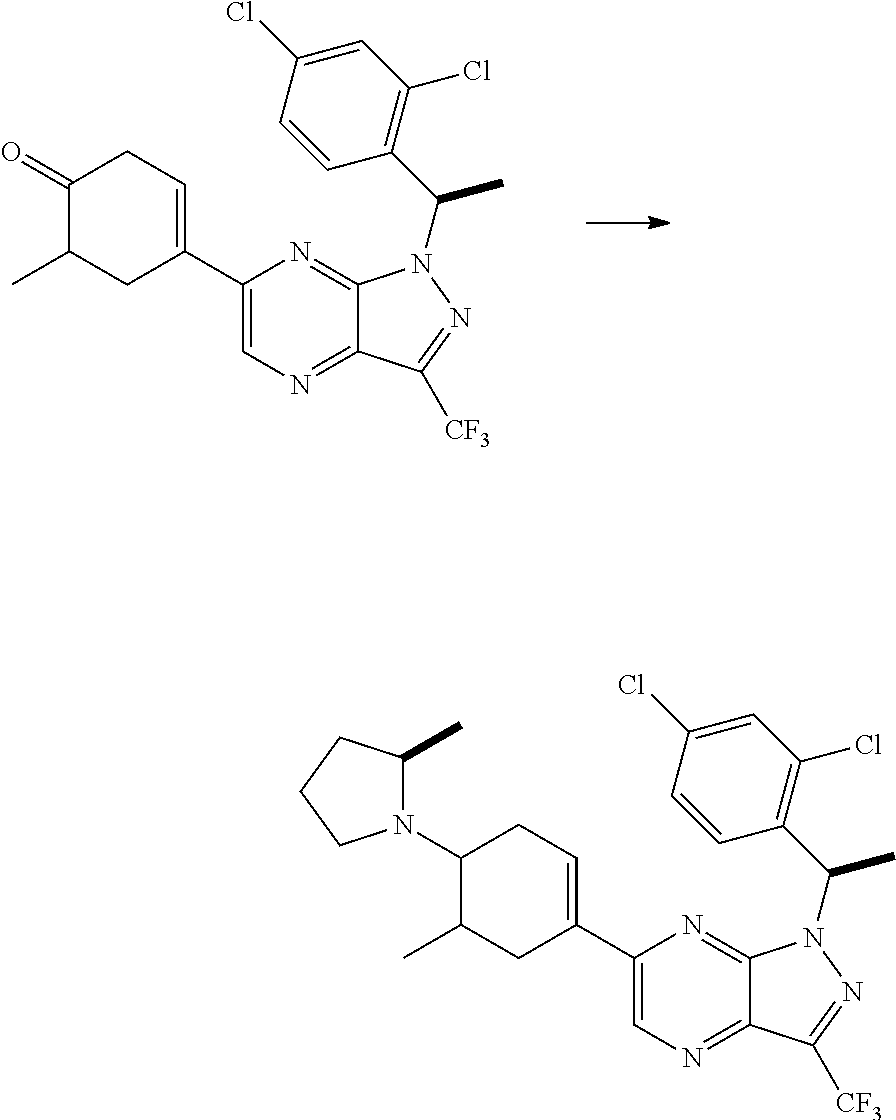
C1=C(C2=CCC(N3C(C)CCC3)C(C)C2)N=C2C(=N1)C([CF3])=NN2C(C1=C(Cl)C=C(Cl)C=C1)C.C1=C(C2=CCC(=O)C(C)C2)N=C2C(=N1)C([CF3])=NN2C(C1=C(Cl)C=C(Cl)C=C1)C
